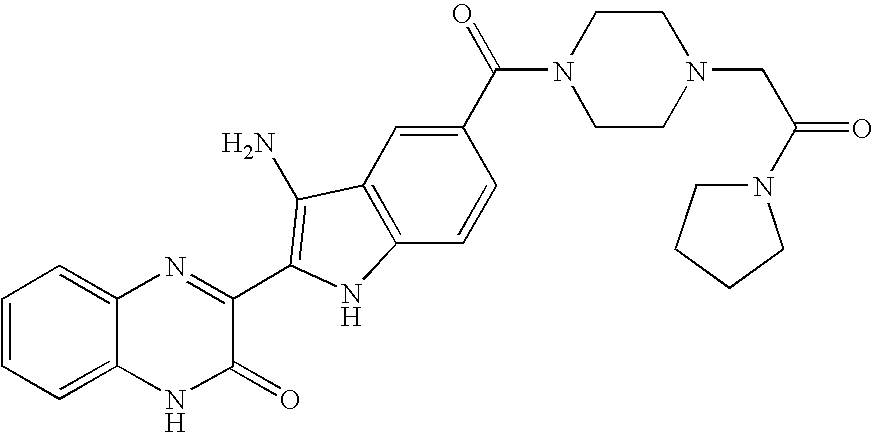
C1=C2C(=CC=C1)N=C(C1=C(N)C3=C(C=CC(C(=O)N4CCN(CC(N5CCCC5)=O)CC4)=C3)N1)C(=O)N2
